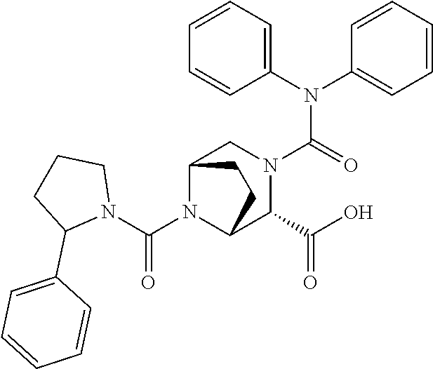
C1(N(C2=CC=CC=C2)C(=O)N2CC3N(C(N4CCCC4C4=CC=CC=C4)=O)C(C2C(O)=O)CC3)=CC=CC=C1
